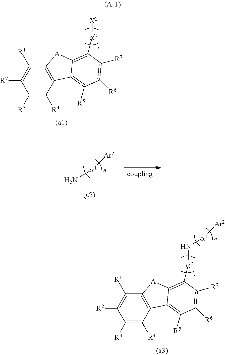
C1([R3])=C([R4])C2=C(C([R1])=C1[R2])[A]C1=C([a2][X1])C([R7])=C([R6])C([R5])=C21.C1([R3])=C([R4])C2=C(C([R1])=C1[R2])[A]C1=C([a2]N[a1][Ar2])C([R7])=C([R6])C([R5])=C21.N[a1][Ar2]
